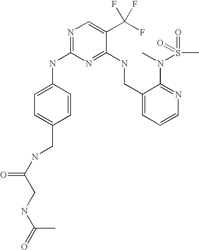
C1(CNC2=NC(NC3=CC=C(CNC(CNC(C)=O)=O)C=C3)=NC=C2C(F)(F)F)=CC=CN=C1N(C)S(C)(=O)=O
